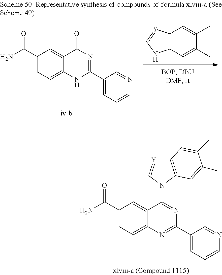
C12=C(C=C(C)C(C)=C1)NC=[Y]2.C1=C2C(=CC(C(N)=O)=C1)C(=O)N=C(C1=CC=CN=C1)N2.C1=C2C(=CC(C(N)=O)=C1)C(N1C3=C([Y]=C1)C=C(C)C(C)=C3)=NC(C1=CC=CN=C1)=N2
